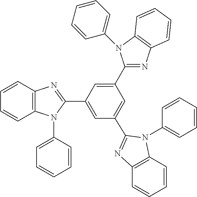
C12=C(C=CC=C1)N=C(C1=CC(C3=NC4=C(C=CC=C4)N3C3=CC=CC=C3)=CC(C3=NC4=C(N3C3=CC=CC=C3)C=CC=C4)=C1)N2C1=CC=CC=C1
